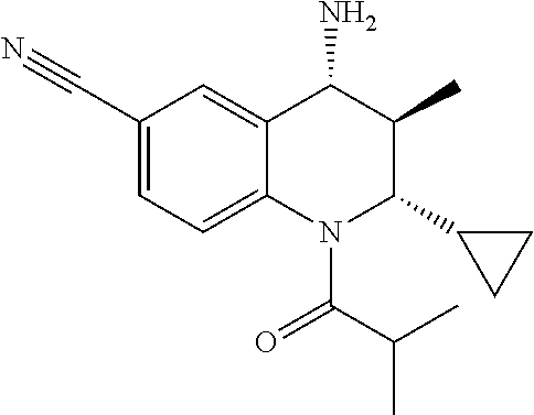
C1(C#N)=CC=C2C(=C1)C(N)C(C)C(C1CC1)N2C(=O)C(C)C
